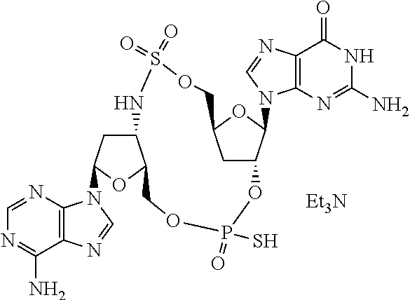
C1=NC2=C(C(N)=N1)N=CN2C1CC2C(O1)COP(S)(=O)OC1CC(OC1N1C3=C(C(=O)NC(N)=N3)N=C1)COS(=O)(=O)N2.[Et3N]
